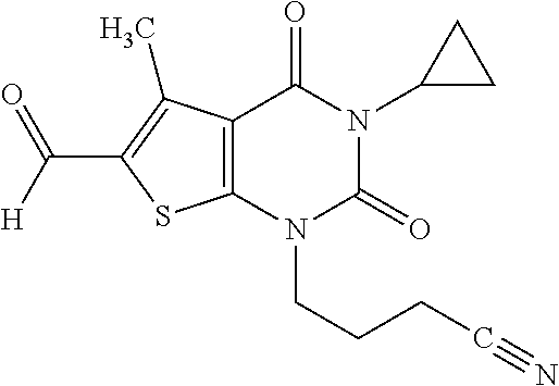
C12=C(N(CCCC#N)C(=O)N(C3CC3)C1=O)SC(C([H])=O)=C2C
